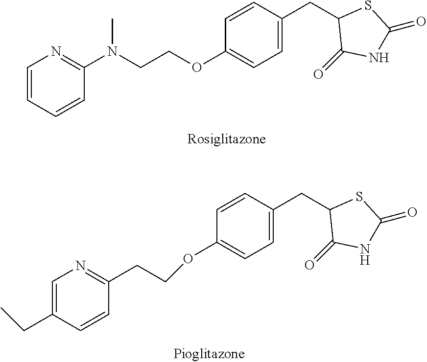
C1(OCCN(C2=NC=CC=C2)C)=CC=C(CC2C(=O)NC(=O)S2)C=C1.C1(OCCC2=NC=C(CC)C=C2)=CC=C(CC2C(=O)NC(=O)S2)C=C1
